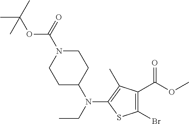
C1C(N(CC)C2=C(C)C(C(OC)=O)=C(Br)S2)CCN(C(=O)OC(C)(C)C)C1
